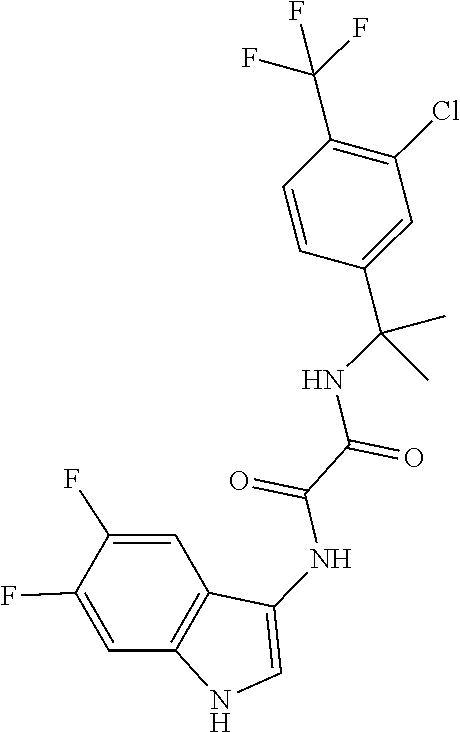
C1(F)=CC2=C(NC=C2NC(=O)C(NC(C2=CC(Cl)=C(C(F)(F)F)C=C2)(C)C)=O)C=C1F
